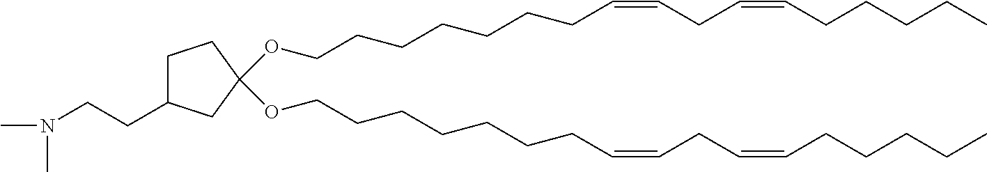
O(CCCCCCCC=CCC=CCCCCC)C1(OCCCCCCCC=CCC=CCCCCC)CC(CCN(C)C)CC1
